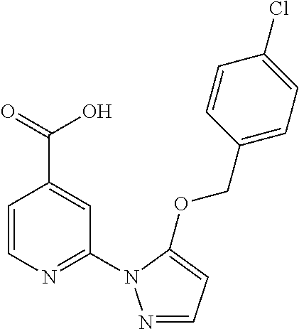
C1=CN=C(N2N=CC=C2OCC2=CC=C(Cl)C=C2)C=C1C(=O)O
